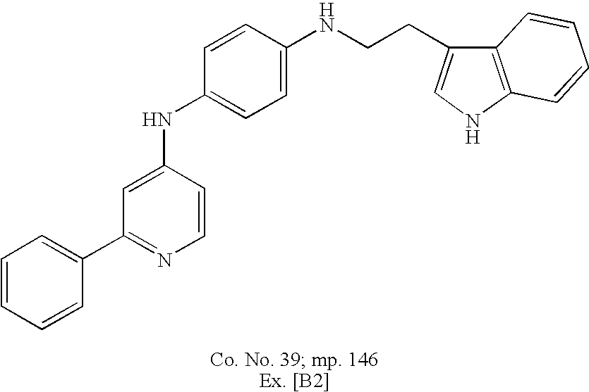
C1=C(NC2=CC=C(NCCC3=CNC4=C3C=CC=C4)C=C2)C=CN=C1C1=CC=CC=C1
